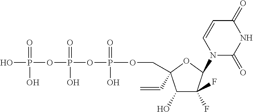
C1(O)C(F)(F)C(N2C(=O)NC(=O)C=C2)OC1(COP(OP(OP(O)(=O)O)(=O)O)(=O)O)C=C
